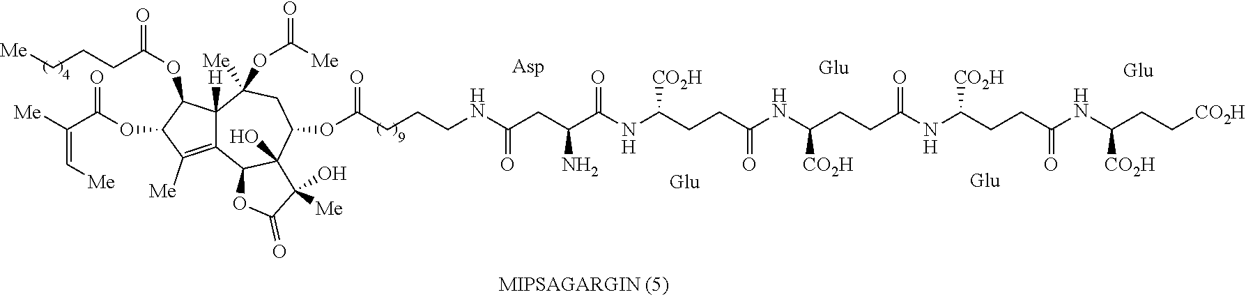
C(CCC(OC1C2([H])C(=C([Me])C1OC(C(=C[Me])[Me])=O)C1C(O)(C(OC(CCCNC(CC(C(NC(CCC(NC(CCC(NC(CCC(NC(CC[CO2H])[CO2H])=O)[CO2H])=O)[CO2H])=O)[CO2H])=O)N)=O)=O)CC2([Me])OC([Me])=O)C(O)([Me])C(=O)O1)=O)[Me]
